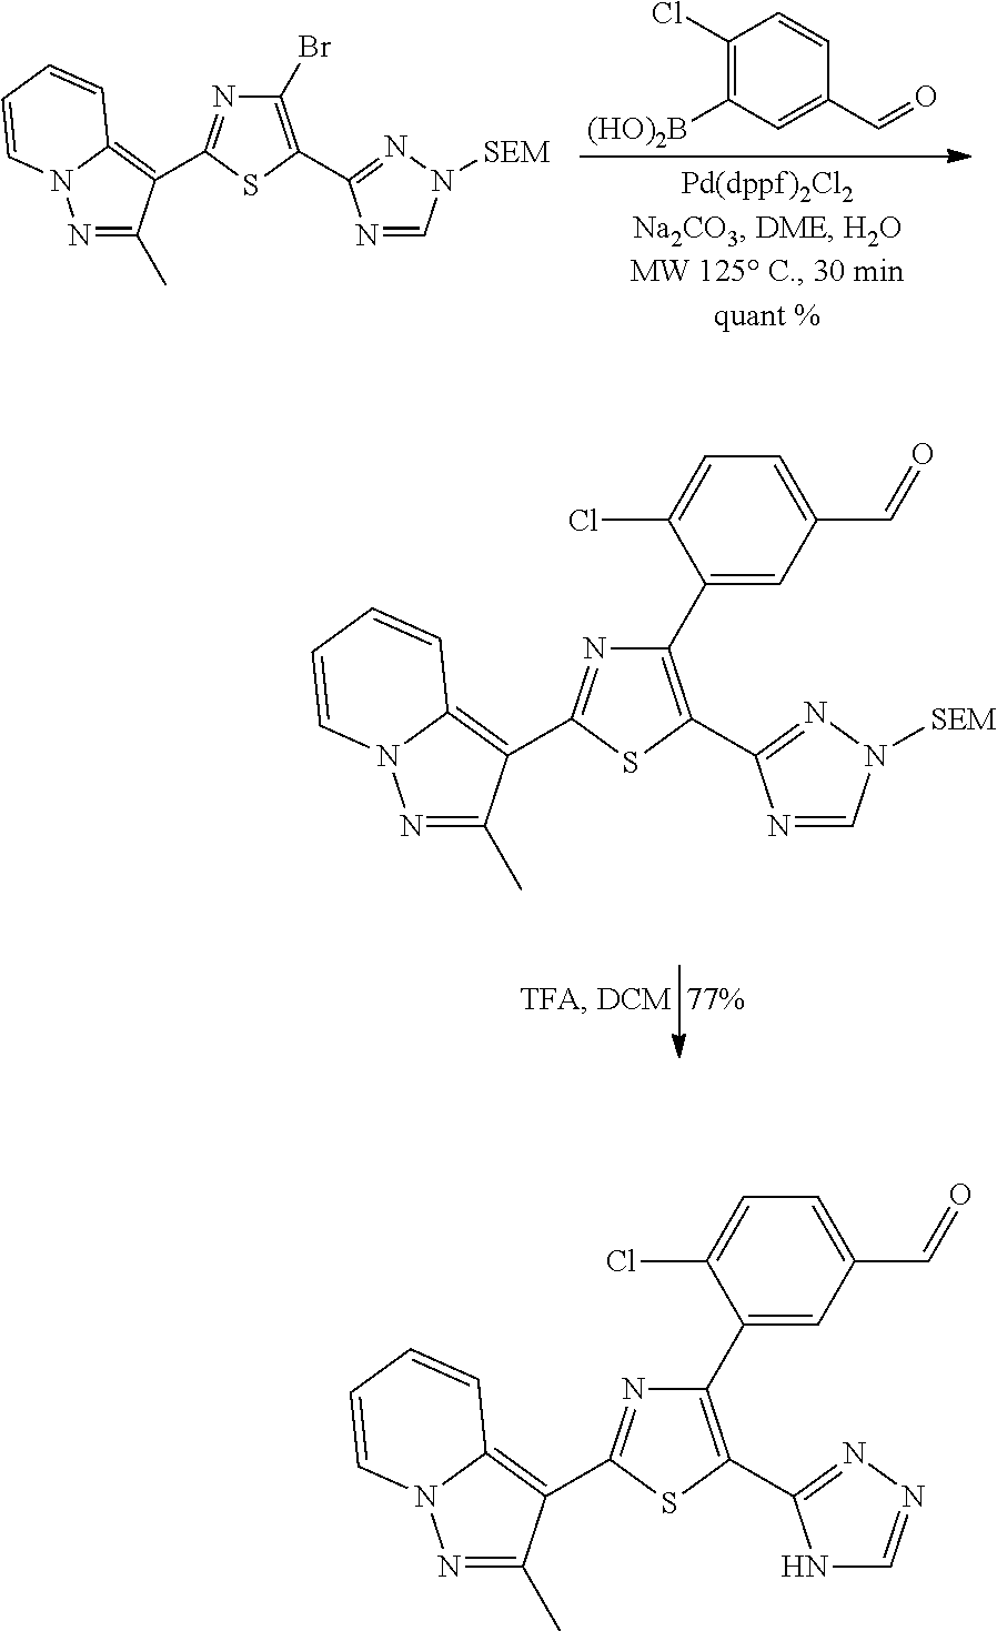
N1=C(C)C(C2=NC(Br)=C(C3=NN([SEM])C=N3)S2)=C2N1C=CC=C2.C1(Cl)=C([(HO)2B])C=C(C=O)C=C1.N1=C(C)C(C2=NC(C3=CC(C=O)=CC=C3Cl)=C(C3=NN([SEM])C=N3)S2)=C2N1C=CC=C2.N1=C(C)C(C2=NC(C3=CC(C=O)=CC=C3Cl)=C(C3=NN=CN3)S2)=C2N1C=CC=C2
